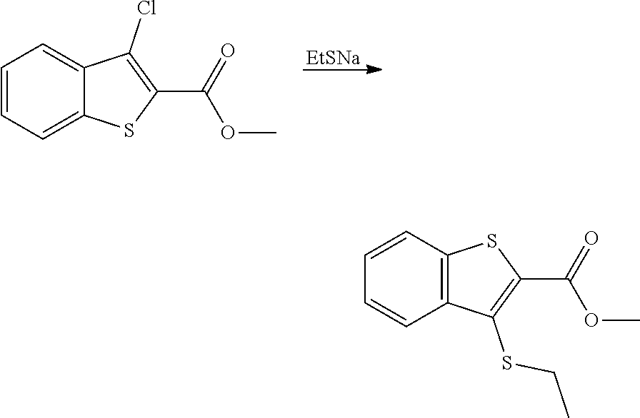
[EtSNa].C1=CC=C2C(=C1)C(Cl)=C(C(=O)OC)S2.C1=CC2=C(C=C1)C(SCC)=C(C(=O)OC)S2
